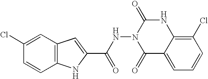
C12=C(C=C(Cl)C=C1)C=C(C(NN1C(=O)C3=CC=CC(Cl)=C3NC1=O)=O)N2
